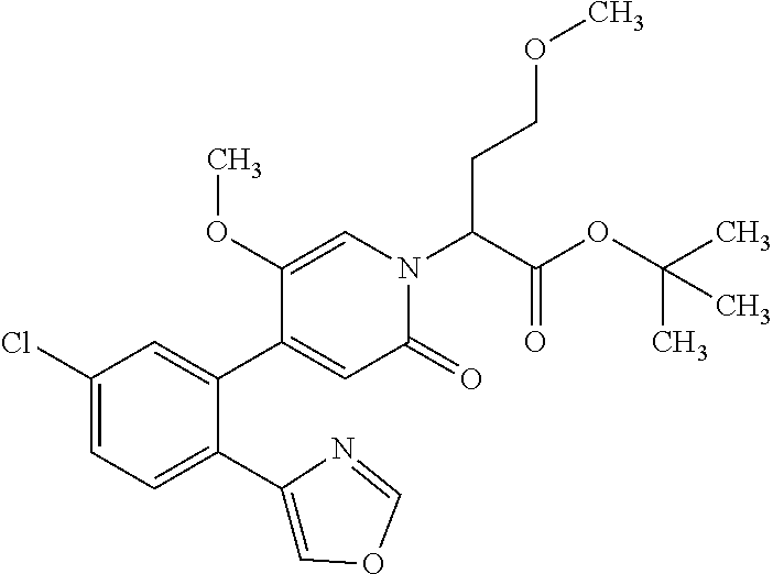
C1(Cl)=CC=C(C2=COC=N2)C(C2=CC(=O)N(C(C(=O)OC(C)(C)C)CCOC)C=C2OC)=C1
